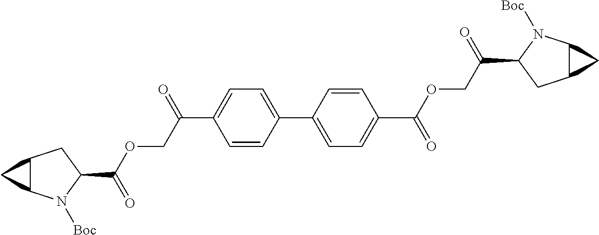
C1=CC(C2=CC=C(C(OCC(=O)C3N([Boc])C4C(C3)C4)=O)C=C2)=CC=C1C(COC(=O)C1N([Boc])C2C(C1)C2)=O
